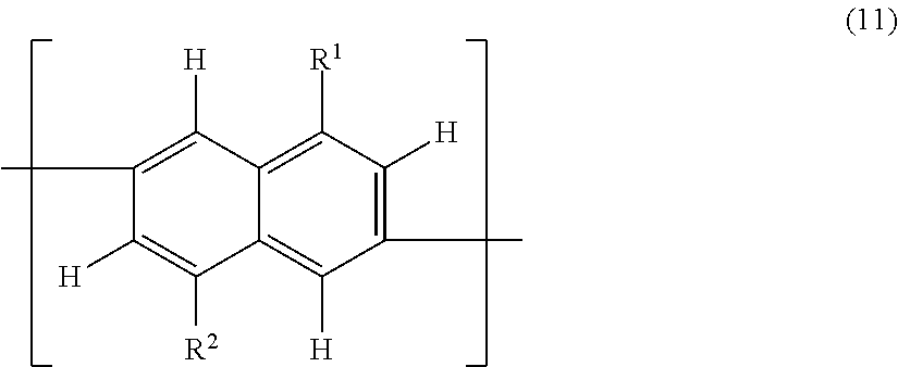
C1(C)=C([H])C([R1])=C2C(=C1[H])C([R2])=C([H])C(C)=C2[H]
